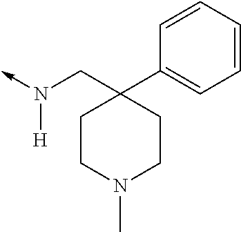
N([H])(->C)CC1(C2=CC=CC=C2)CCN(C)CC1
